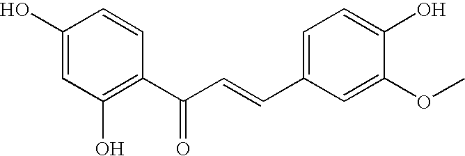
C1(O)=CC(O)=C(C(C=CC2=CC=C(O)C(OC)=C2)=O)C=C1
